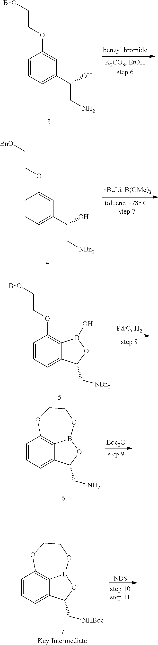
C1=CC=C(C(O)CN)C=C1OCC[BnO].C1=CC=C(C(O)C[NBn2])C=C1OCC[BnO].C1=CC=C2C(=C1OCC[BnO])B(O)OC2C[NBn2].C1=CC=C2C3=C1OCCOB3OC2CN.[Boc2O].C1=CC=C2C3=C1OCCOB3OC2C[NHBoc].[NBS]
